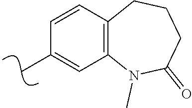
CC1=CC2=C(C=C1)CCCC(=O)N2C
